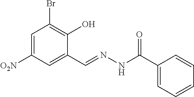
C1=C([O2N])C=C(C=NNC(C2=CC=CC=C2)=O)C(O)=C1Br
